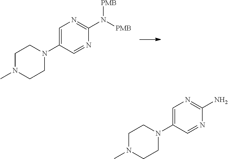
C1N(C)CCN(C2=CN=C(N([PMB])[PMB])N=C2)C1.C1N(C)CCN(C2=CN=C(N)N=C2)C1
